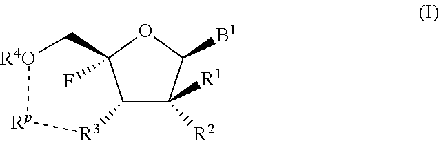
C12C([R1])([R2])C([B1])OC1(F)C[R4O][Rp][R3]2
